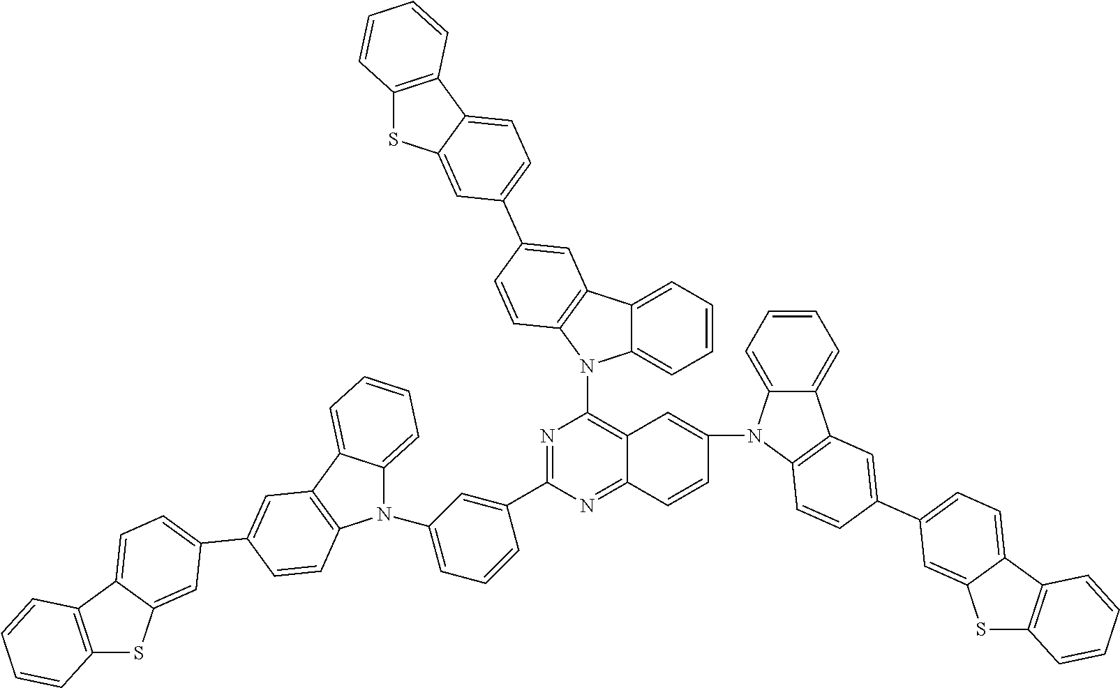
C12=C(C3=CC=C(C4=CC5=C(N(C6=C7C(=NC(C8=CC(N9C%10=CC=CC=C%10C%10=C9C=CC(C9=CC=C%11C(=C9)SC9=C%11C=CC=C9)=C%10)=CC=C8)=N6)C=CC(N6C8=CC=CC=C8C8=C6C=CC(C6=CC=C9C%10=C(SC9=C6)C=CC=C%10)=C8)=C7)C6=CC=CC=C65)C=C4)C=C3S1)C=CC=C2
